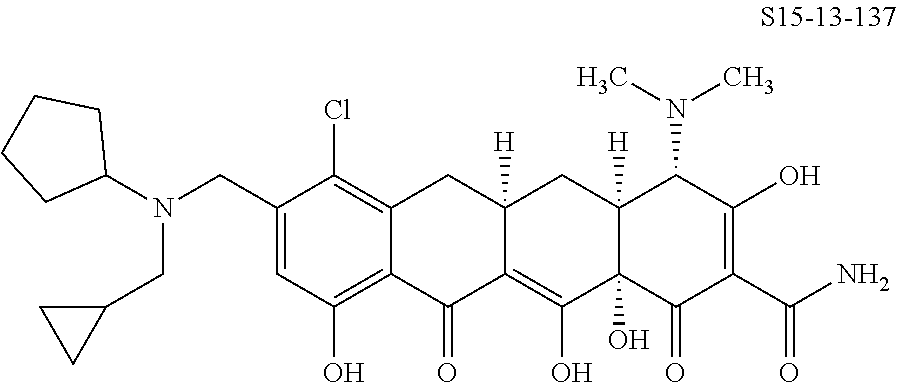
C1(CN(C2CCCC2)CC2CC2)=CC(O)=C2C(=C1Cl)CC1([H])C(=C(O)C3(O)C([H])(C1)C(N(C)C)C(O)=C(C(N)=O)C3=O)C2=O
